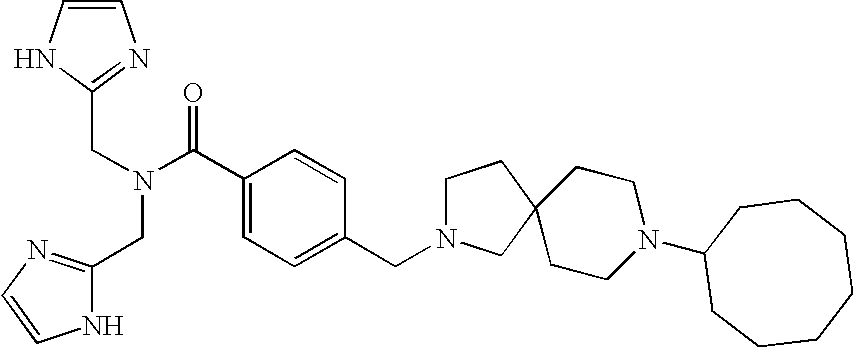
C(C1=NC=CN1)N(CC1=NC=CN1)C(C1=CC=C(CN2CCC3(C2)CCN(C2CCCCCCC2)CC3)C=C1)=O
